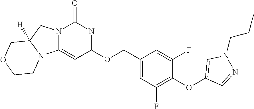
O(C1=C(F)C=C(COC2=NC(=O)N3C(=C2)N2C([H])(C3)COCC2)C=C1F)C1=CN(CCC)N=C1
